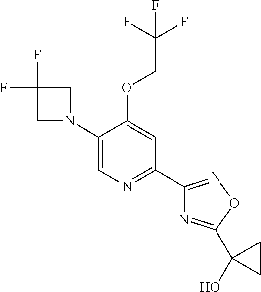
C1(N2CC(F)(F)C2)=CN=C(C2=NOC(C3(O)CC3)=N2)C=C1OCC(F)(F)F
